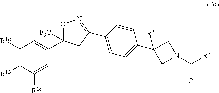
C1([R1a])=C([R1b])C([R1c])=CC(C2([F3C])ON=C(C3=CC=C(C4([R3])CN(C(=O)[R5])C4)C=C3)C2)=C1
